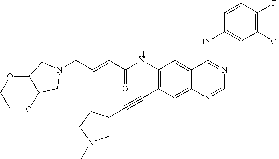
C(NC1=C(C#CC2CN(C)CC2)C=C2C(=C1)C(NC1=CC(Cl)=C(F)C=C1)=NC=N2)(=O)C=CCN1CC2OCCOC2C1
